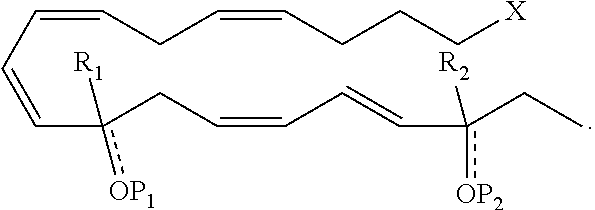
C(c(CC=CC=Cc(CC)([R2])[OP2])([R1])[OP1])=CC=CCC=CCCC[X]
